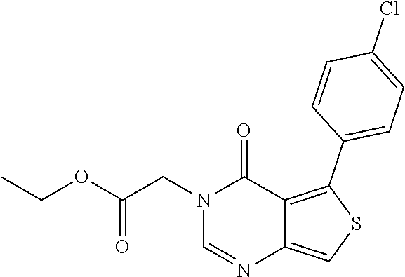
N1(CC(OCC)=O)C=NC2=CSC(C3=CC=C(Cl)C=C3)=C2C1=O
